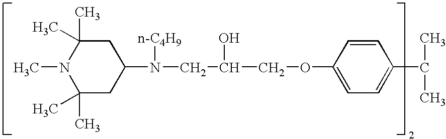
C1(C)(C)CC(N([n-C4H9])CC(O)COC2=CC=C(C(C)C)C=C2)CC(C)(C)N1C
